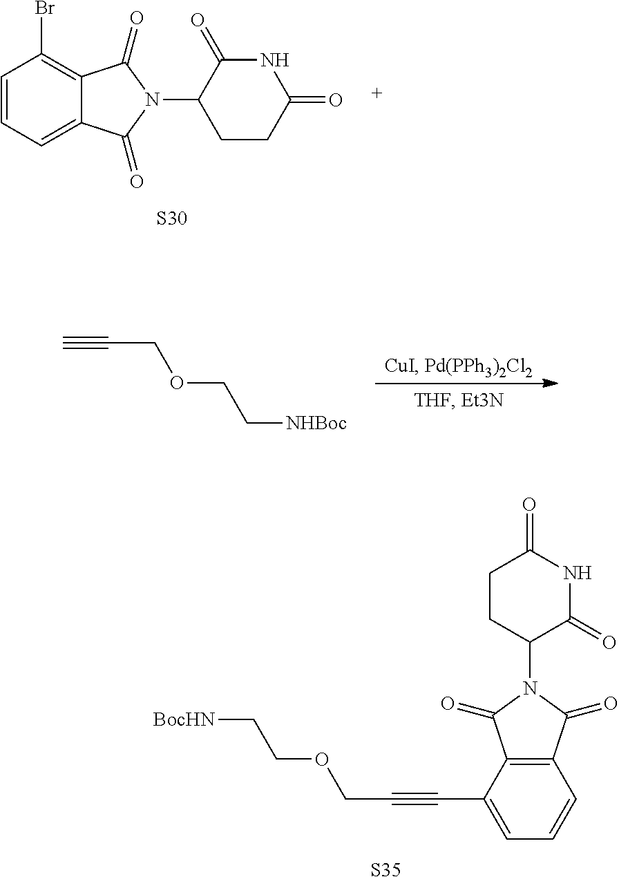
C1=CC=C(C#CCOCC[BocHN])C2=C1C(=O)N(C1CCC(=O)NC1=O)C2=O.[S35].C1(Br)=C2C(=O)N(C3CCC(=O)NC3=O)C(=O)C2=CC=C1.[S30].C(COCC[NHBoc])#C
